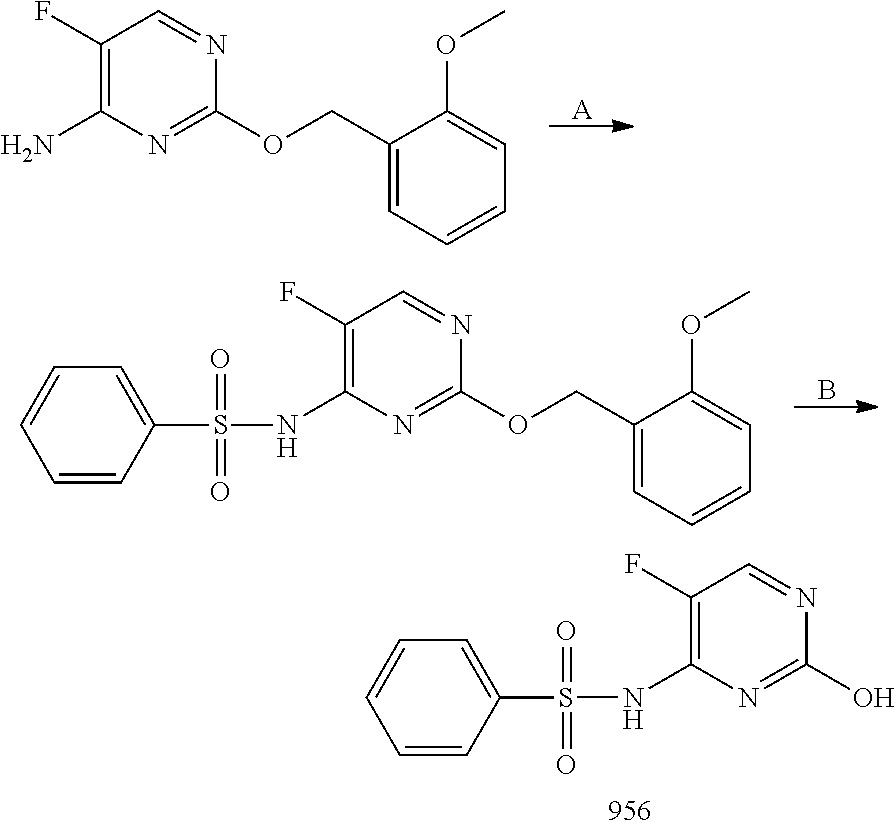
C1(F)=C(NS(C2=CC=CC=C2)(=O)=O)N=C(O)N=C1.[A].C1(F)=C(N)N=C(OCC2=CC=CC=C2OC)N=C1.B.C1(F)=C(NS(C2=CC=CC=C2)(=O)=O)N=C(OCC2=CC=CC=C2OC)N=C1
